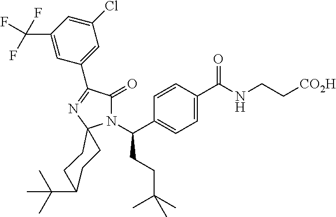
N1(C(C2=CC=C(C(NCC[CO2H])=O)C=C2)CCC(C)(C)C)C(=O)C(C2=CC(Cl)=CC(C(F)(F)F)=C2)=NC12CCC(C(C)(C)C)CC2
